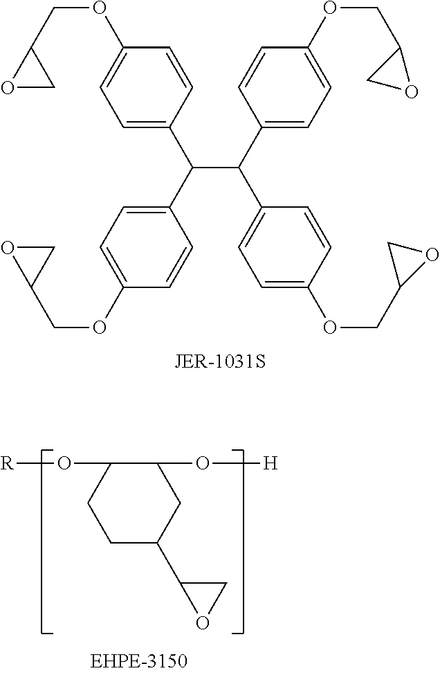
C1=C(C(C2=CC=C(OCC3CO3)C=C2)C(C2=CC=C(OCC3CO3)C=C2)C2=CC=C(OCC3OC3)C=C2)C=CC(OCC2OC2)=C1.C1(O[H])C(O[R])CCC(C2OC2)C1
